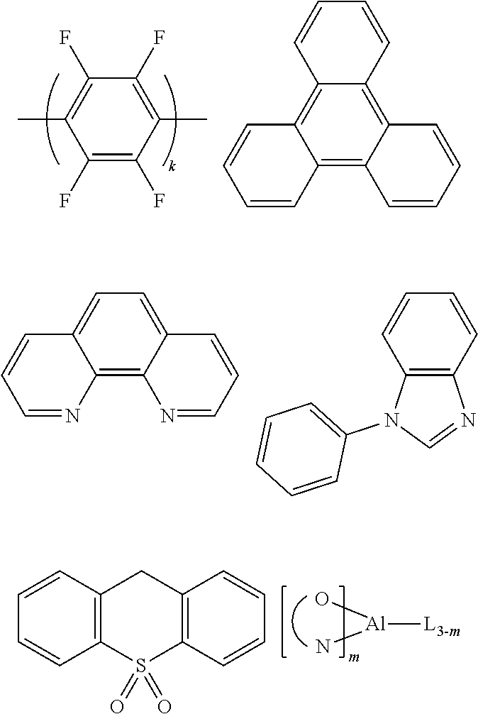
C1(F)=C(C)C(F)=C(F)C(C)=C1F.C1=CC2=C3C(=C4C(=C2C=C1)C=CC=C4)C=CC=C3.C1=C2C(=C3C(=C1)C=CC=N3)N=CC=C2.C1=CC2=C(C=C1)N=CN2C1=CC=CC=C1.[Al]([L3-m])(O)N.C1=CC2=C(C=C1)S(=O)(=O)C1=C(C2)C=CC=C1
